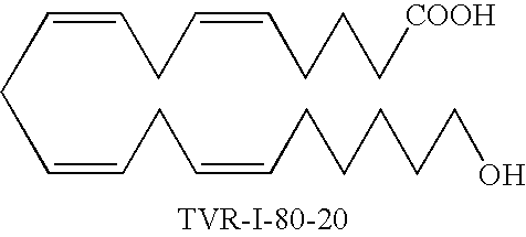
C(CC=CCC=CCCCCCO)=CCC=CCCC[COOH]
